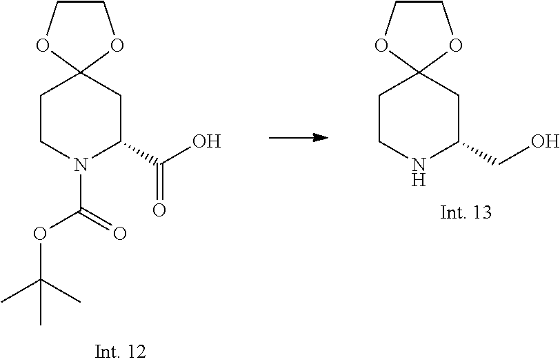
C1CNC(CO)CC12OCCO2.C1CN(C(OC(C)(C)C)=O)C(C(O)=O)CC12OCCO2
